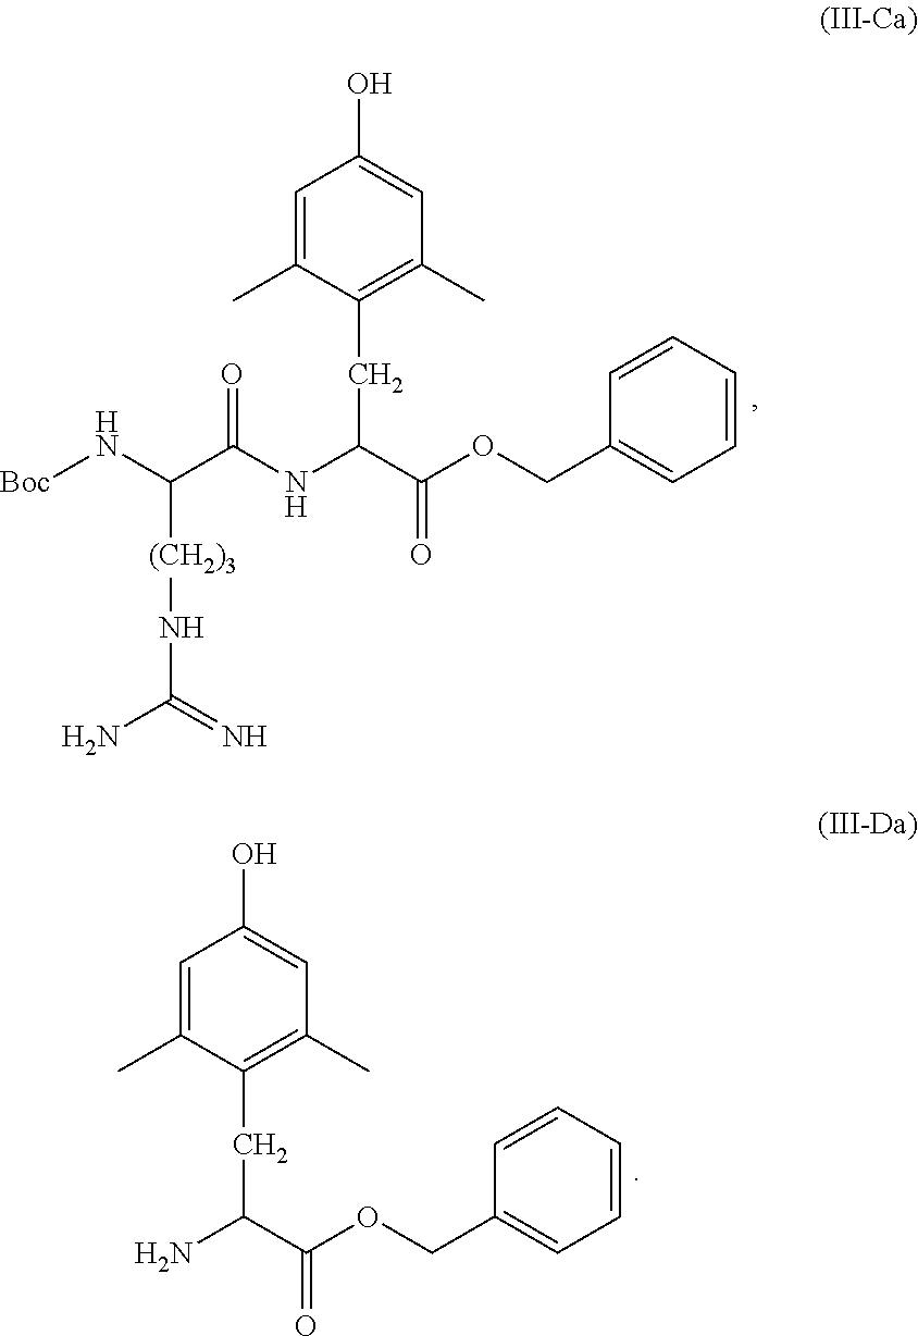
N(C(C(OCC1=CC=CC=C1)=O)CC1=C(C)C=C(O)C=C1C)C(=O)C(N[Boc])[(CH2)3]NC(N)=N.NC(C(=O)OCC1=CC=CC=C1)CC1=C(C)C=C(O)C=C1C
